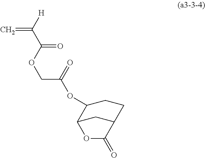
C=C([H])C(OCC(OC1C2CC(CC1)C(=O)O2)=O)=O
